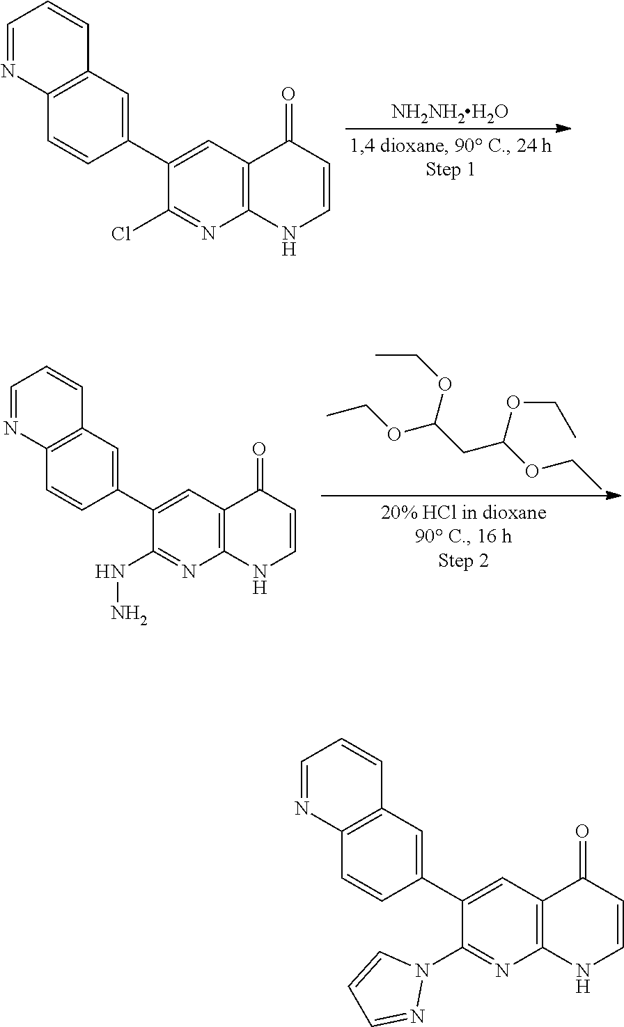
[NH2NH2H2O].C1(C2=CC3=C(C=C2)N=CC=C3)=CC2=C(N=C1Cl)NC=CC2=O.CCOC(CC(OCC)OCC)OCC.C1(C2=CC3=C(C=C2)N=CC=C3)=CC2=C(N=C1NN)NC=CC2=O.C1(C2=CC3=C(C=C2)N=CC=C3)=CC2=C(N=C1N1C=CC=N1)NC=CC2=O
